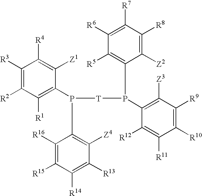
C1([R3])=C([R2])C([R1])=C(P(C2=C([Z4])C([R13])=C([R14])C([R15])=C2[R16])[T]P(C2=C([R5])C([R6])=C([R7])C([R8])=C2[Z2])C2=C([Z3])C([R9])=C([R10])C([R11])=C2[R12])C([Z1])=C1[R4]
